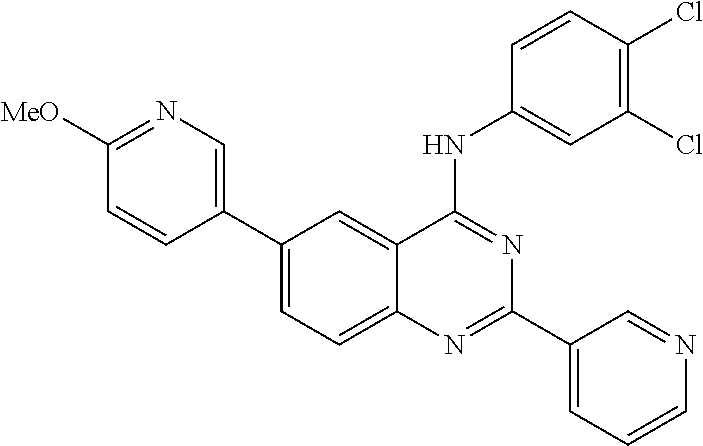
N1=C([MeO])C=CC(C2=CC=C3C(=C2)C(NC2=CC(Cl)=C(Cl)C=C2)=NC(C2=CC=CN=C2)=N3)=C1
